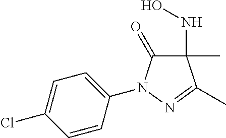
C1(NO)(C)C(=O)N(C2=CC=C(Cl)C=C2)N=C1C
